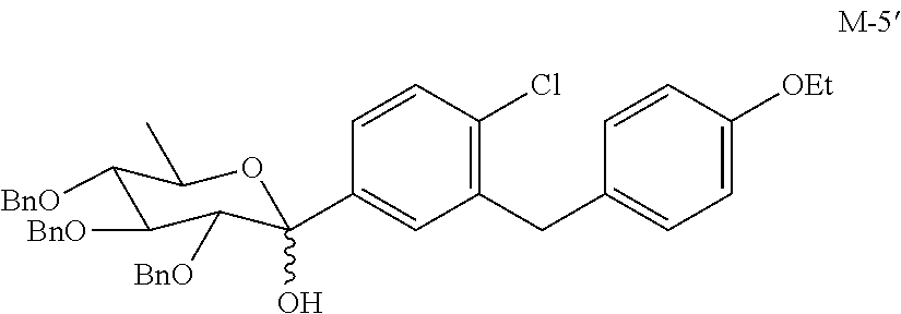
C1([BnO])C([BnO])C([BnO])C(C2=CC(CC3=CC=C([OEt])C=C3)=C(Cl)C=C2)(O)OC1C
